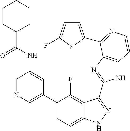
C1=C(C2=CC=C3C(=C2F)C(C2=NC4=C(N2)C=CN=C4C2=CC=C(F)S2)=NN3)C=C(NC(C2CCCCC2)=O)C=N1
